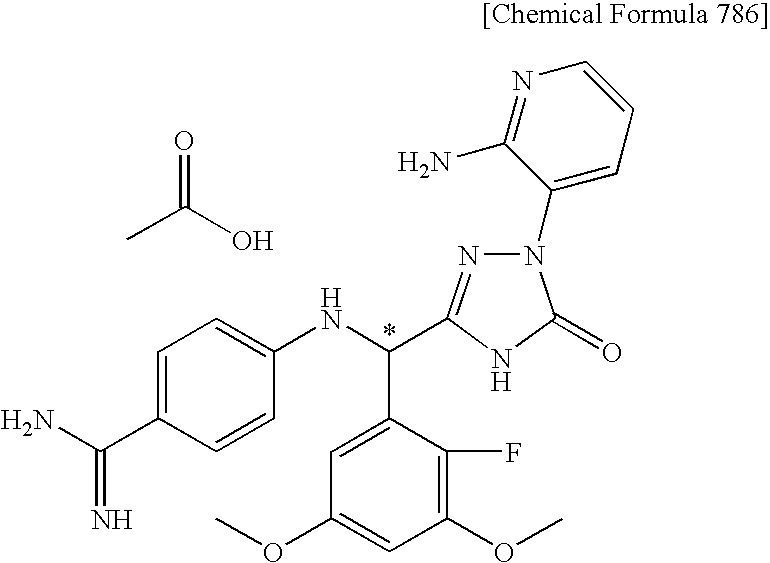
C1=C(C(N)=N)C=CC(NC(C2=CC(OC)=CC(OC)=C2F)C2=NN(C3=CC=CN=C3N)C(=O)N2)=C1.CC(=O)O
